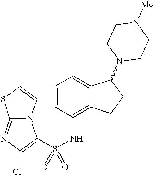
C1=CC(NS(=O)(=O)C2=C(Cl)N=C3N2C=CS3)=C2C(=C1)C(N1CCN([Me])CC1)CC2
